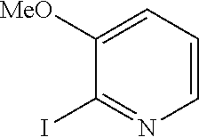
C1([MeO])=CC=CN=C1I
